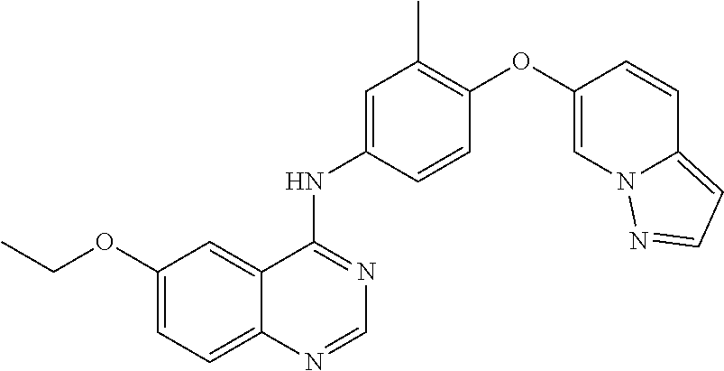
C1=C(OCC)C=C2C(=C1)N=CN=C2NC1=CC(C)=C(OC2=CN3C(=CC=N3)C=C2)C=C1
